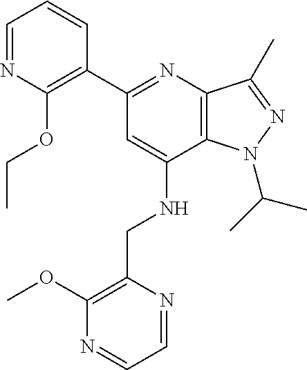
C1=NC(OCC)=C(C2=NC3=C(C(NCC4=C(OC)N=CC=N4)=C2)N(C(C)C)N=C3C)C=C1
